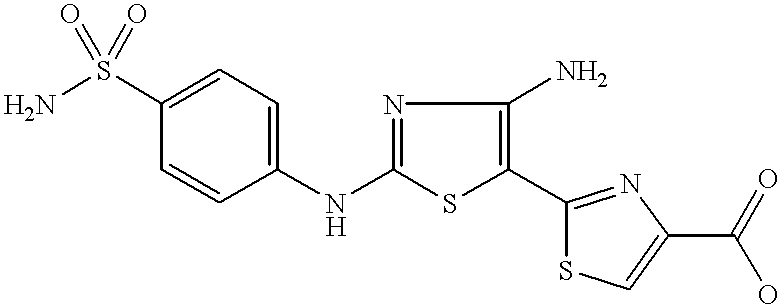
C1(NC2=CC=C(S(=O)(=O)N)C=C2)=NC(N)=C(C2=NC(C(=O)O)=CS2)S1
